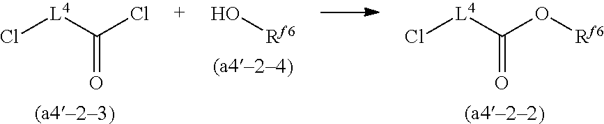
Cl[L4]C(Cl)=O.O[Rf6].Cl[L4]C(O[Rf6])=O
